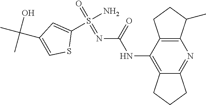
N(C1=C2C(=NC3=C1CCC3C)CCC2)C(N=S(=O)(N)C1=CC(C(C)(O)C)=CS1)=O
